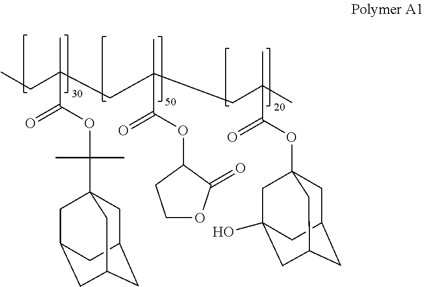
C1C2CC3CC(CC1(C(C)(C)OC(C(CC)(C)CC(C)(C(OC1C(=O)OCC1)=O)CC(C)(C)C(OC14CC5CC(CC(O)(C1)C5)C4)=O)=O)C3)C2
